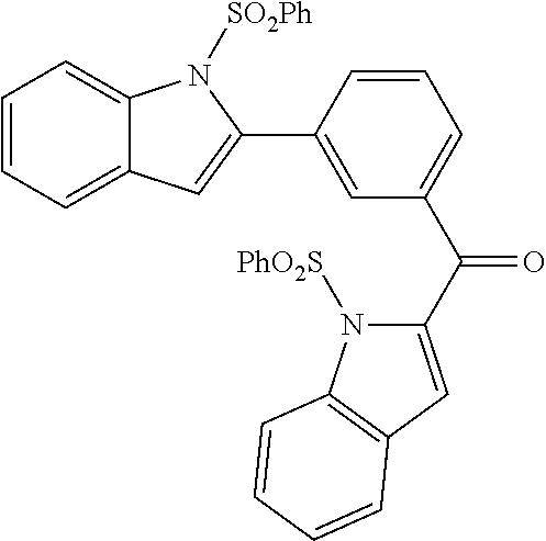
C1=CC=C2C(=C1)N([SO2Ph])C(C1=CC(C(C3=CC4=C(N3[PhO2S])C=CC=C4)=O)=CC=C1)=C2
